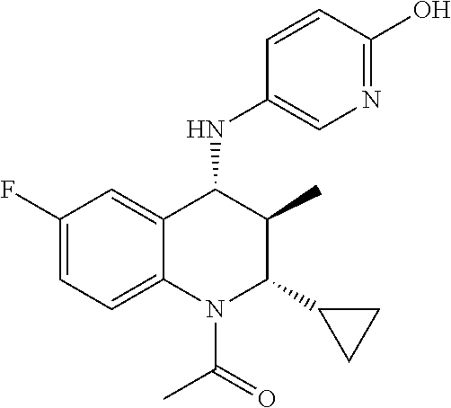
C1(F)=CC=C2C(=C1)C(NC1=CN=C(O)C=C1)C(C)C(C1CC1)N2C(C)=O
